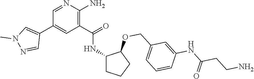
N(C(CCN)=O)C1=CC(COC2C(NC(C3=C(N)N=CC(C4=CN(C)N=C4)=C3)=O)CCC2)=CC=C1
